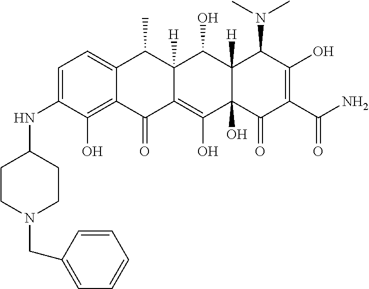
C1=C(NC2CCN(CC3=CC=CC=C3)CC2)C(O)=C2C(=C1)C(C)C1([H])C(=C(O)C3(O)C([H])(C1O)C(N(C)C)C(O)=C(C(N)=O)C3=O)C2=O
